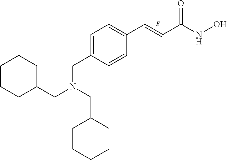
C1=C(CN(CC2CCCCC2)CC2CCCCC2)C=CC(C=CC(NO)=O)=C1
